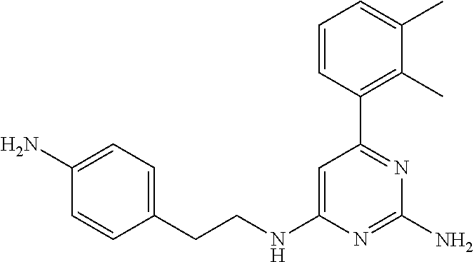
C1=C(NCCC2=CC=C(N)C=C2)N=C(N)N=C1C1=C(C)C(C)=CC=C1
